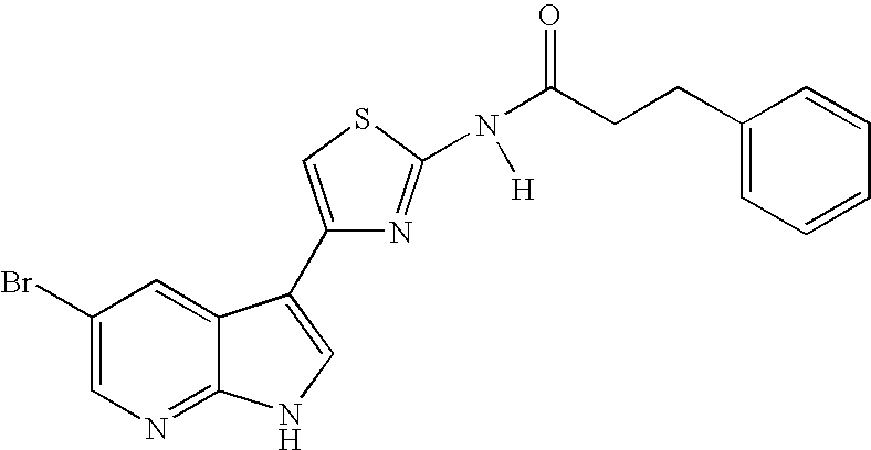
C1(Br)=CN=C2C(=C1)C(C1=CSC(N(C(=O)CCC3=CC=CC=C3)[H])=N1)=CN2
